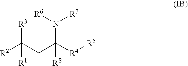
[R3]C(CC([R4][R5])(N([R6])[R7])[R8])([R2])[R1]
